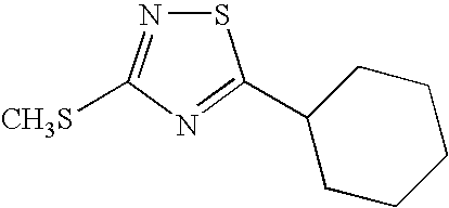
S1N=C([CH3S])N=C1C1CCCCC1
